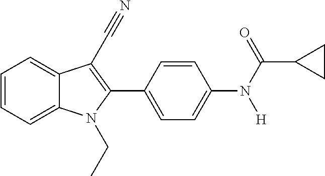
C1=CC=C2C(=C1)C(C#N)=C(C1=CC=C(N(C(C3CC3)=O)[H])C=C1)N2CC
